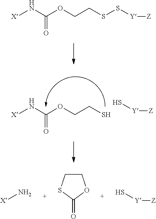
[X]NC(OCCSS[Y][Z])=O.[X]NC(OCCS)=O.S[Y][Z].C1CSC(=O)O1.[X]N.S[Y][Z]
